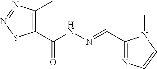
C1(C(NN=CC2=NC=CN2C)=O)=C(C)N=NS1
